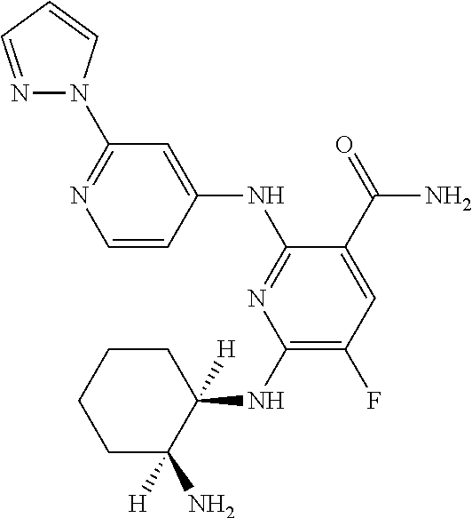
C1=CC(NC2=NC(NC3([H])CCCCC3(N)[H])=C(F)C=C2C(=O)N)=CC(N2N=CC=C2)=N1
